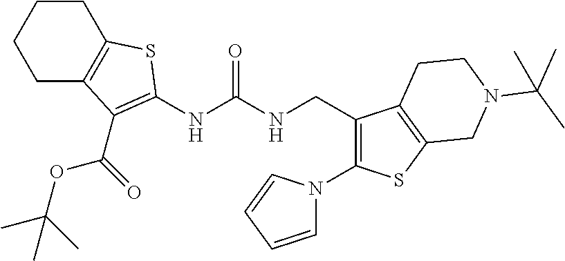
C1C2=C(CCC1)SC(NC(NCC1=C(N3C=CC=C3)SC3=C1CCN(C(C)(C)C)C3)=O)=C2C(OC(C)(C)C)=O
